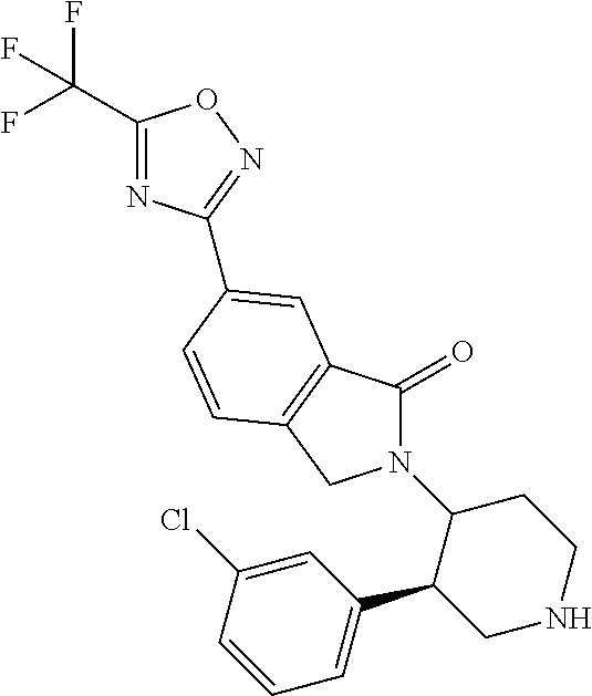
C1(C(F)(F)F)=NC(C2=CC3=C(CN(C4C(C5=CC=CC(Cl)=C5)CNCC4)C3=O)C=C2)=NO1
